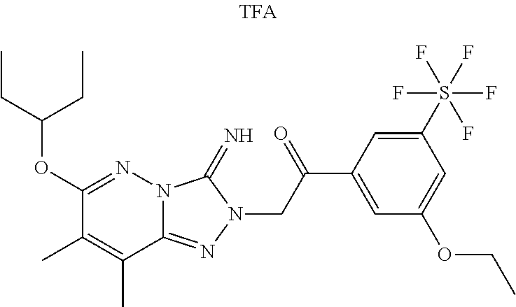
C1(OC(CC)CC)=NN2C(=NN(CC(C3=CC(OCC)=CC(S(F)(F)(F)(F)F)=C3)=O)C2=N)C(C)=C1C
